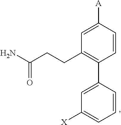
C1=CC([A])=CC(CCC(N)=O)=C1C1=CC([X])=CC=C1
